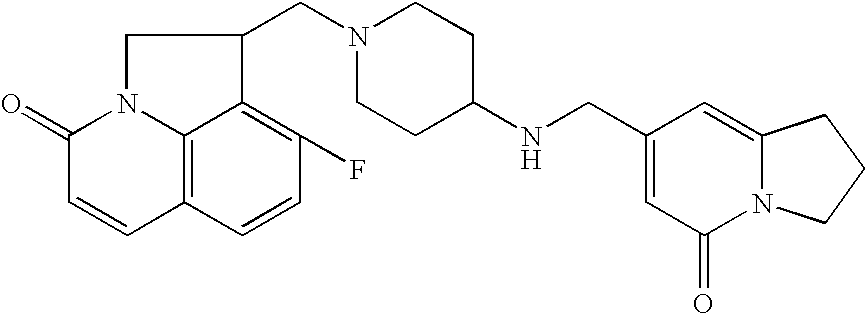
C12=C3C=CC(F)=C1C(CN1CCC(NCC4=CC(=O)N5C(=C4)CCC5)CC1)CN2C(=O)C=C3
